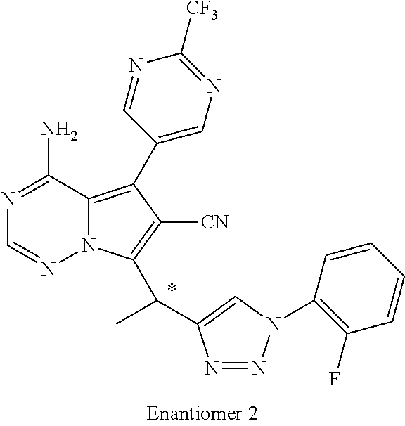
N1=NN(C2=C(F)C=CC=C2)C=C1C(C)C1=C([CN])C(C2=CN=C([CF3])N=C2)=C2N1N=CN=C2N
